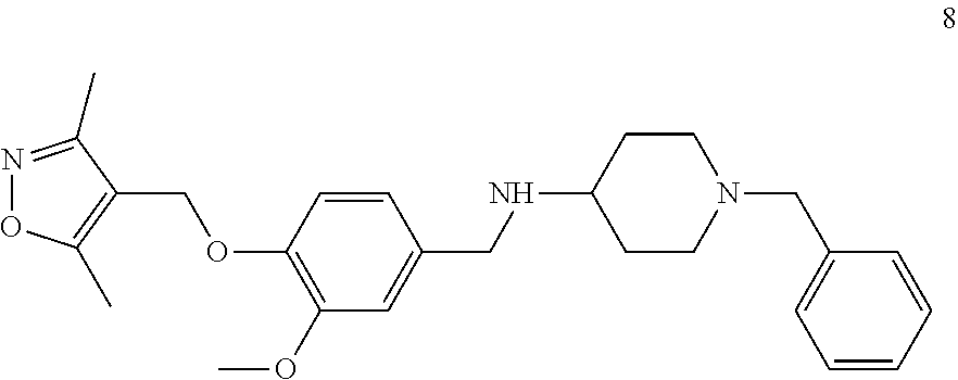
C1(OCC2=C(C)ON=C2C)=C(OC)C=C(CNC2CCN(CC3=CC=CC=C3)CC2)C=C1
